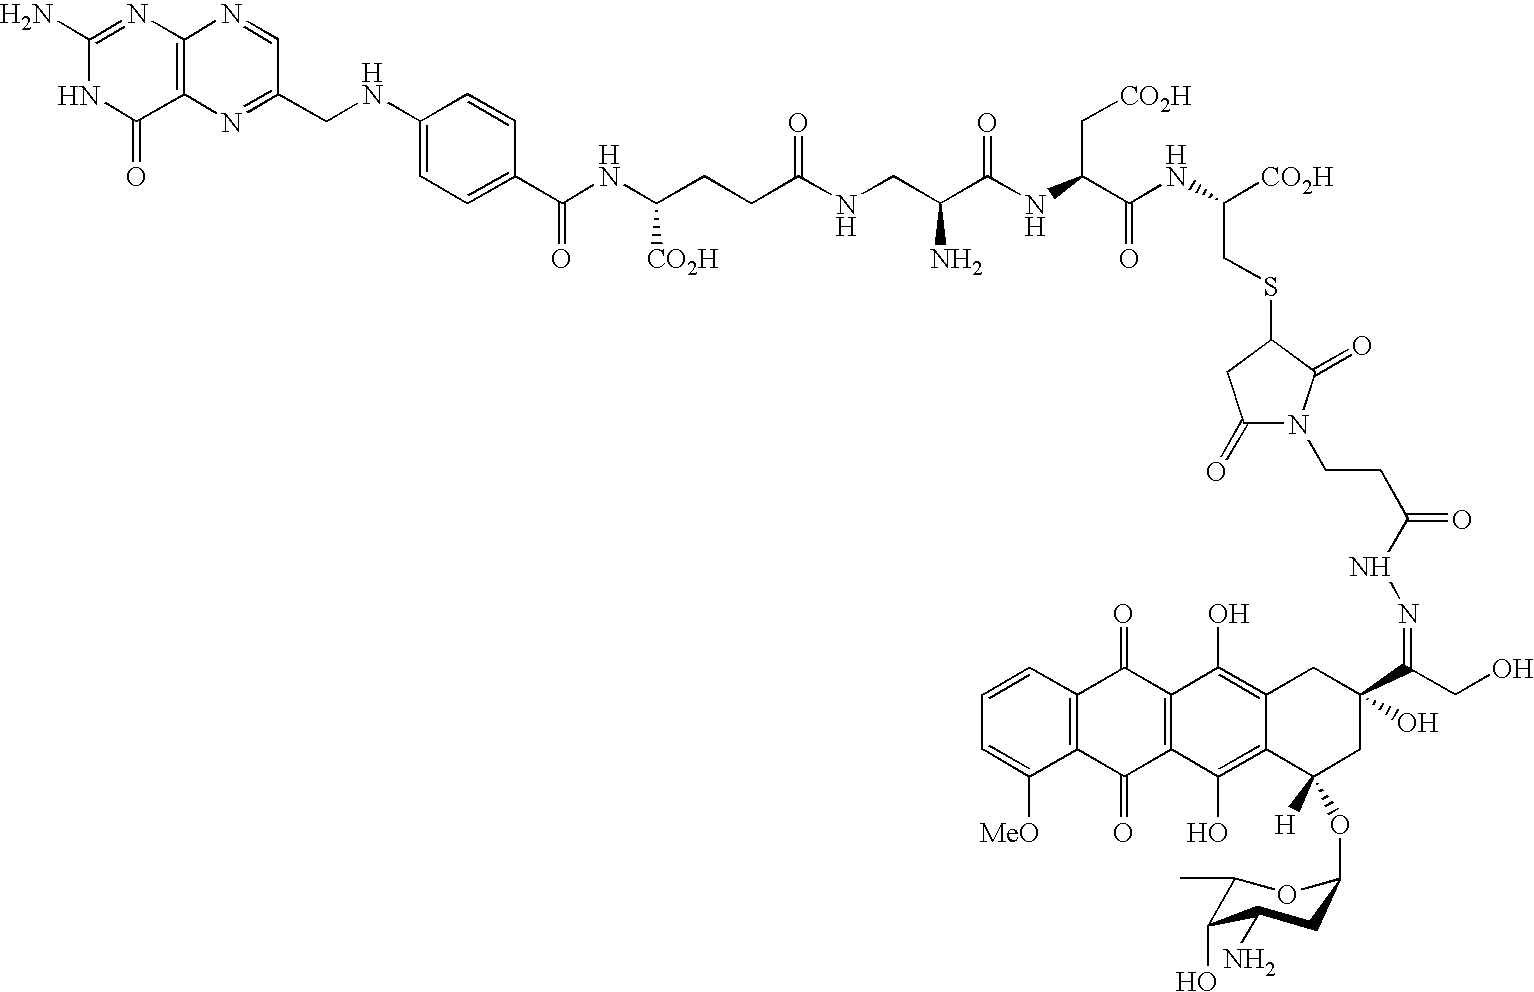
C12=C(N=C(CNC3=CC=C(C(NC(CCC(NCC(C(NC(C(NC([CO2H])CSC4CC(=O)N(CCC(=O)NN=C(CO)C5(O)CC6=C(O)C7=C(C(O)=C6C([H])(OC6CC(N)C(O)C(C)O6)C5)C(=O)C5=C(C7=O)C=CC=C5[MeO])C4=O)=O)C[CO2H])=O)N)=O)[CO2H])=O)C=C3)C=N1)C(=O)NC(N)=N2
